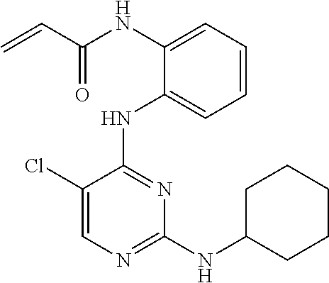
N(C1=CC=CC=C1NC1=NC(NC2CCCCC2)=NC=C1Cl)C(C=C)=O
